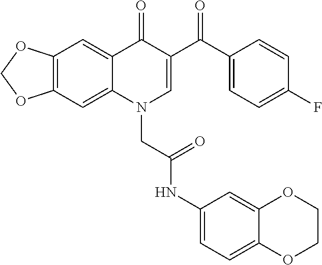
C12=C(C=C3C(=C1)C(=O)C(C(C1=CC=C(F)C=C1)=O)=CN3CC(NC1=CC=C3C(=C1)OCCO3)=O)OCO2
